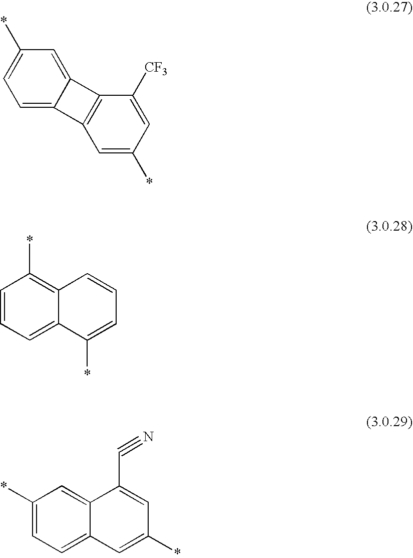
C1=C2C(=CC(*)=C1)C1=C2C=C(*)C=C1[CF3].C1=CC=C2C(=C1*)C=CC=C2*.C1(*)=CC=C2C(=C1)C(C#N)=CC(*)=C2
